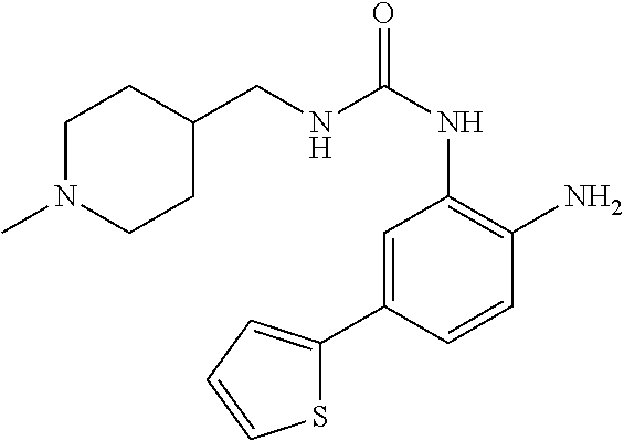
C1=C(C2=CC=CS2)C=CC(N)=C1NC(=O)NCC1CCN(C)CC1
